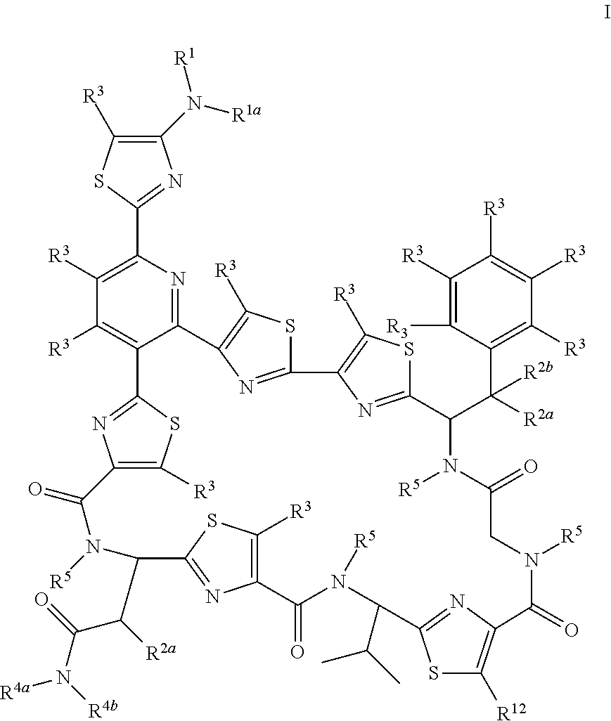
C1(N([R1a])[R1])=C([R3])SC(C2=C([R3])C([R3])=C3C(=N2)C2=C([R3])SC(=N2)C2=C([R3])SC(=N2)C(C(C2=C([R3])C([R3])=C([R3])C([R3])=C2[R3])([R2a])[R2b])N([R5])C(=O)CN([R5])C(=O)C2=C([R12])SC(=N2)C(C(C)C)N([R5])C(=O)C2=C([R3])SC(=N2)C(C(C(N([R4b])[R4a])=O)[R2a])N([R5])C(=O)C2=C([R3])SC3=N2)=N1
